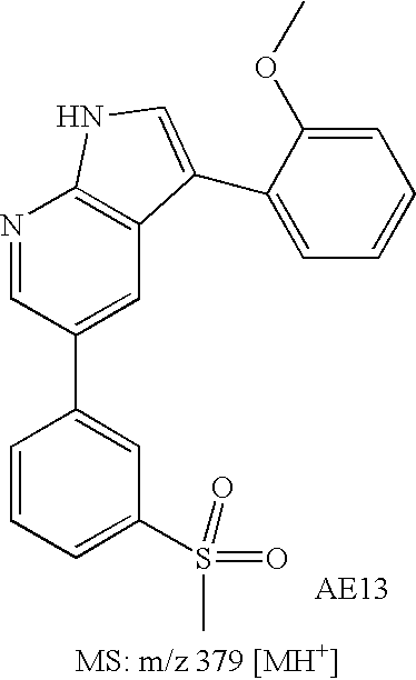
C1=CC=C(S(C)(=O)=O)C=C1C1=CC2=C(N=C1)NC=C2C1=CC=CC=C1OC
